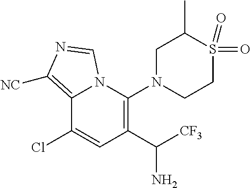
C12=C([NC])N=CN1C(N1CCS(=O)(=O)C(C)C1)=C(C(N)[CF3])C=C2Cl
